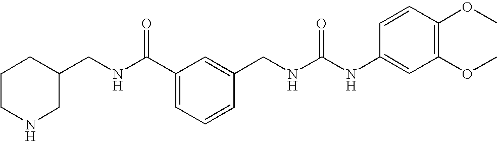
C1C(CNC(C2=CC=CC(CNC(NC3=CC(OC)=C(OC)C=C3)=O)=C2)=O)CNCC1
